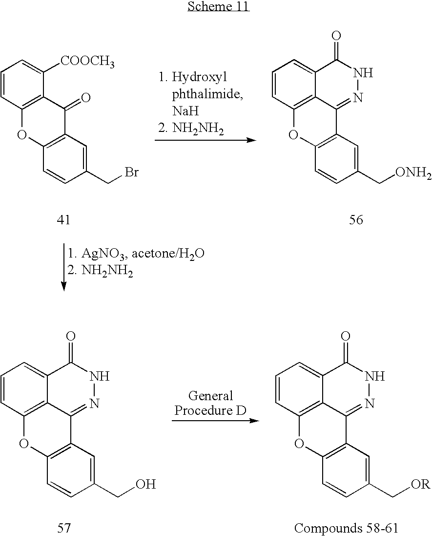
C1=CC2=C(C([COOCH3])=C1)C(=O)C1=C(O2)C=CC(CBr)=C1.C1=CC2=C3C(=C1)C(=O)NN=C3C1=C(O2)C=CC(C[ONH2])=C1.C1=CC2=C3C(=C1)C(=O)NN=C3C1=C(O2)C=CC(CO)=C1.C1=CC2=C3C(=C1)C(=O)NN=C3C1=C(O2)C=CC(C[OR])=C1
